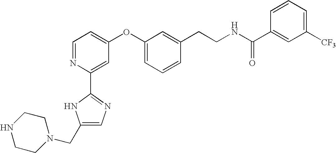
C1=NC(C2=NC=C(CN3CCNCC3)N2)=CC(OC2=CC=CC(CCNC(C3=CC([CF3])=CC=C3)=O)=C2)=C1
